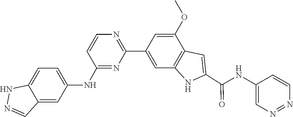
N1=NC=CC(NC(C2=CC3=C(N2)C=C(C2=NC=CC(NC4=CC=C5NN=CC5=C4)=N2)C=C3OC)=O)=C1
